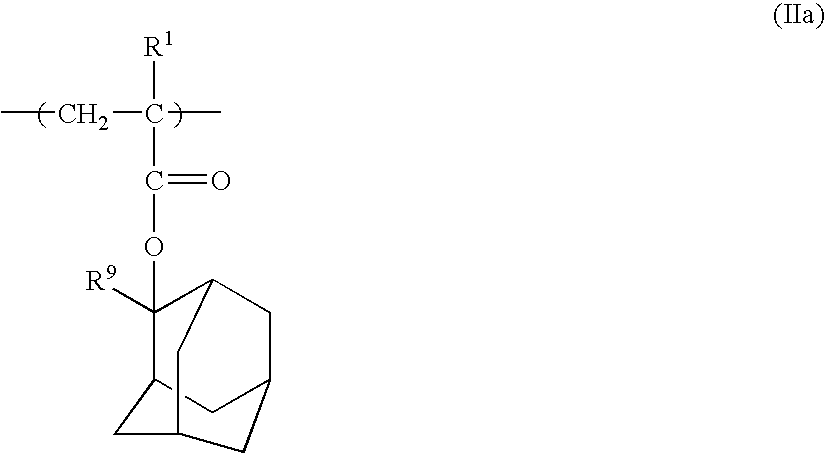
CCC(C)([R1])C(OC1([R9])C2CC3CC(CC1C3)C2)=O
